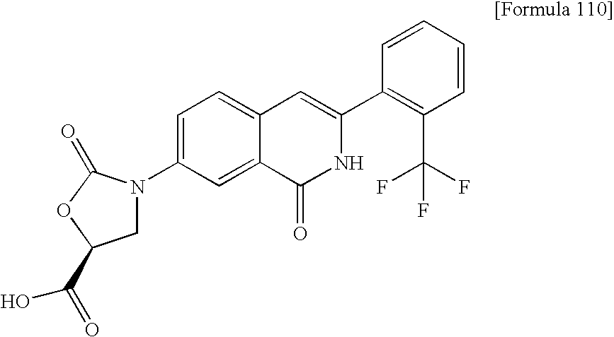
C1=CC=CC(C2=CC3=CC=C(N4CC(C(=O)O)OC4=O)C=C3C(=O)N2)=C1C(F)(F)F
